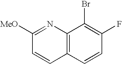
C1([MeO])=NC2=C(C=C1)C=CC(F)=C2Br
